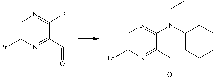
C1=C(Br)N=C(C=O)C(Br)=N1.C1=C(Br)N=C(C=O)C(N(C2CCCCC2)CC)=N1
